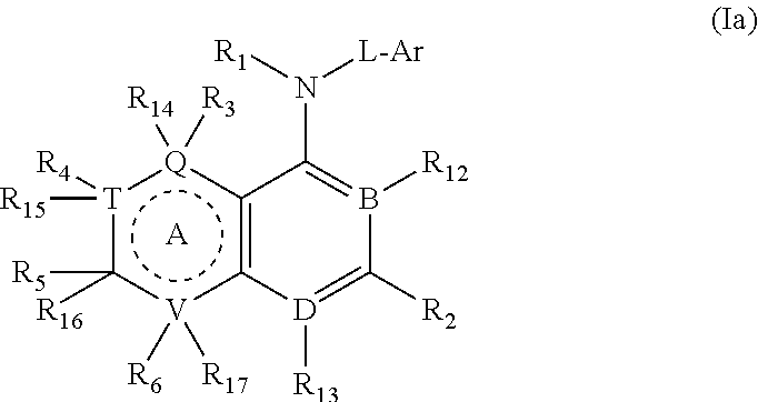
c12[V]([R6])([R17])c([R16])([R5])[T]([R15])([R4]):[Q]([R14])([R3])c~1C(N([R1])[L-Ar])=B([R12])C([R2])=[D]2[R13].[A]
